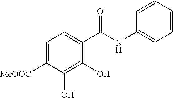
C1=C([MeOOC])C(O)=C(O)C(C(NC2=CC=CC=C2)=O)=C1
